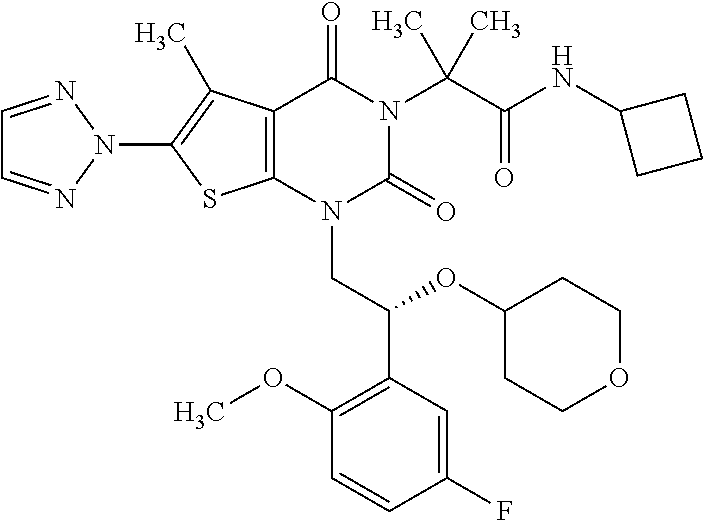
C12=C(C(C)=C(N3N=CC=N3)S1)C(=O)N(C(C(=O)NC1CCC1)(C)C)C(=O)N2CC(C1=C(OC)C=CC(F)=C1)OC1CCOCC1
